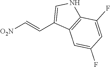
[O2N]C=CC1=CNC2=C1C=C(F)C=C2F
